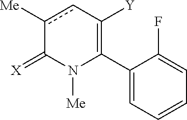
C1(C2=C([Y])cc([Me])C(=[X])N2[Me])=CC=CC=C1F
